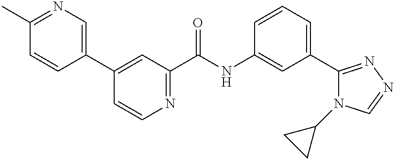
C1=CC(C2=CC(C(NC3=CC(C4=NN=CN4C4CC4)=CC=C3)=O)=NC=C2)=CN=C1C
